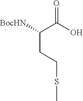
[BocHN]C(C(O)=O)CCSC
